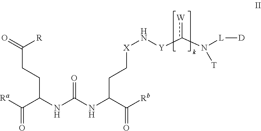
[Ra]C(C(NC(NC(C([Rb])=O)CC[X]N[Y]c(N([L][D])[T])[W])=O)CCC(=O)[R])=O
